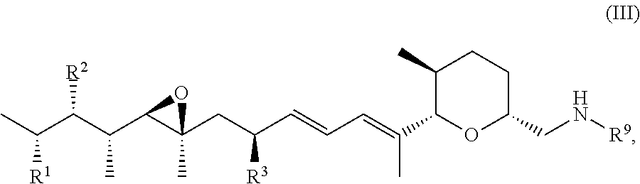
CC(C(C(C1C(CC(C=CC=C(C)C2C(C)CCC(CN[R9])O2)[R3])(C)O1)C)[R2])[R1]
